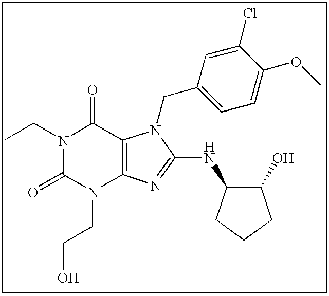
CCN1C(=O)N(CCO)C2=C(C1=O)N(CC1=CC=C(OC)C(Cl)=C1)C(NC1C(O)CCC1)=N2
